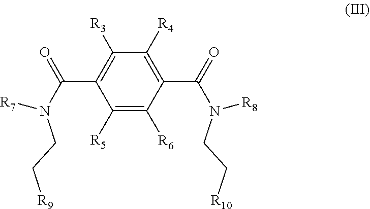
C(C[R9])N(C(C1=C([R3])C([R4])=C(C(=O)N(CC[R10])[R8])C([R6])=C1[R5])=O)[R7]
